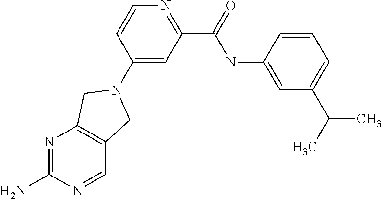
N1=C(N)N=CC2=C1CN(C1=CC(C(=O)NC3=CC(C(C)C)=CC=C3)=NC=C1)C2
